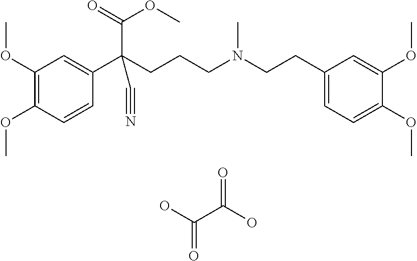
C1(OC)=C(OC)C=CC(C(CCCN(CCC2=CC=C(OC)C(OC)=C2)C)(C(=O)OC)C#N)=C1.OC(C(O)=O)=O
